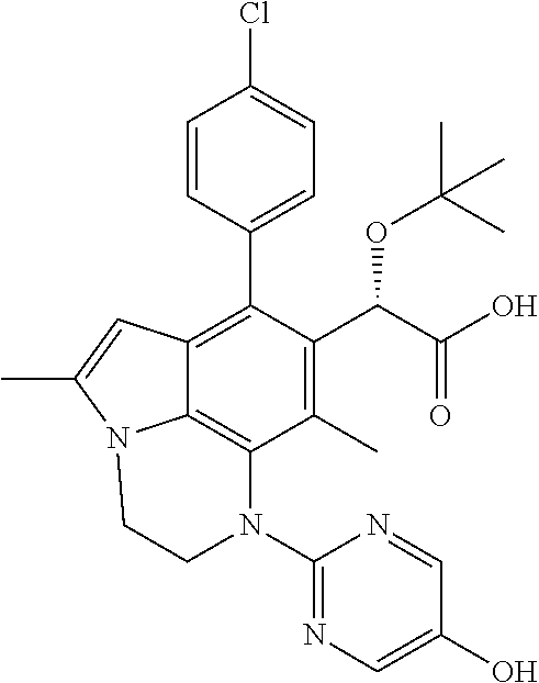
C1=CC(C2=C3C4=C(C(C)=C2C(C(=O)O)OC(C)(C)C)N(C2=NC=C(O)C=N2)CCN4C(C)=C3)=CC=C1Cl
